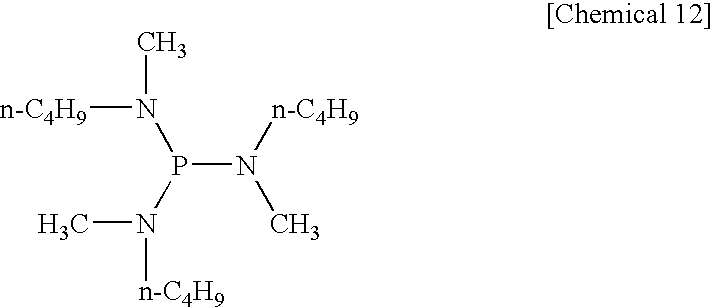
P(N([n-C4H9])C)(N(C)[n-C4H9])N([n-C4H9])C
